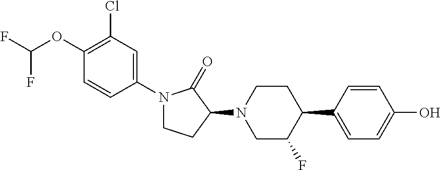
N1(C2=CC(Cl)=C(OC(F)F)C=C2)CCC(N2CC(F)C(C3=CC=C(O)C=C3)CC2)C1=O
